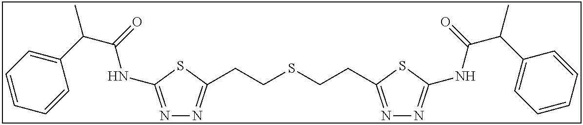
N1=C(NC(C(C2=CC=CC=C2)C)=O)SC(CCSCCC2=NN=C(NC(C(C3=CC=CC=C3)C)=O)S2)=N1
